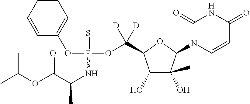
C1(=O)N(C2C(C)(O)C(O)C(C(OP(OC3=CC=CC=C3)(=S)NC(C)C(OC(C)C)=O)([D])[D])O2)C=CC(=O)N1
